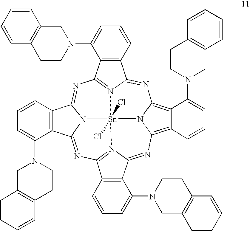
N1=C2N3=C(N=C4N5C(=NC6=N7C(=NC8=C9C(=C1N8[Sn]753(Cl)Cl)C(N1CC3=C(CC1)C=CC=C3)=CC=C9)C1=C6C=CC=C1N1CC3=C(CC1)C=CC=C3)C1=C4C=CC=C1N1CC3=C(CC1)C=CC=C3)C1=C2C=CC=C1N1CC2=C(CC1)C=CC=C2
